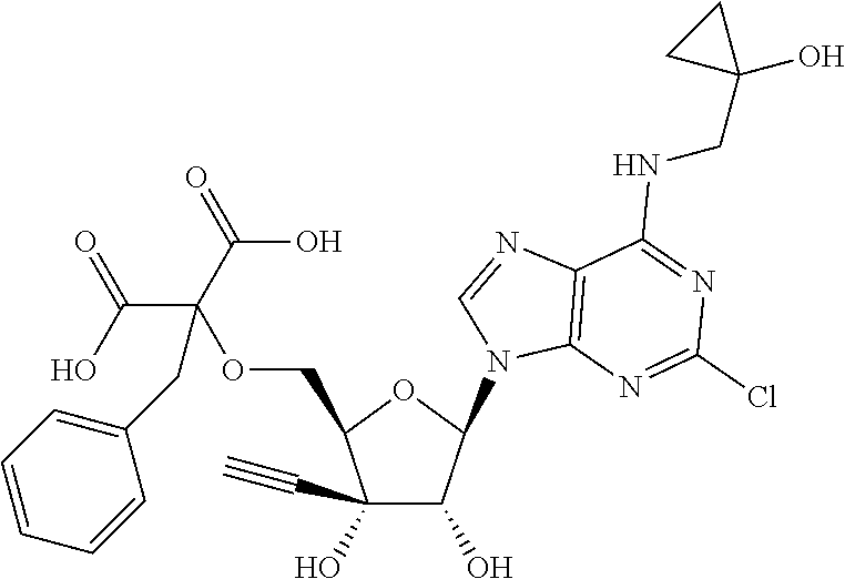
C1(C#C)(O)C(O)C(N2C=NC3=C2N=C(Cl)N=C3NCC2(O)CC2)OC1COC(CC1=CC=CC=C1)(C(=O)O)C(=O)O
